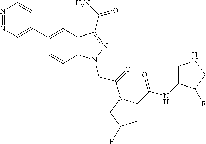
N1=NC=C(C2=CC3=C(C=C2)N(CC(=O)N2C(C(NC4CNCC4F)=O)CC(F)C2)N=C3C(=O)N)C=C1
